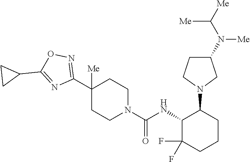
C1(C2([Me])CCN(C(=O)NC3C(F)(F)CCCC3N3CC(N(C([Me])[Me])[Me])CC3)CC2)=NOC(C2CC2)=N1
